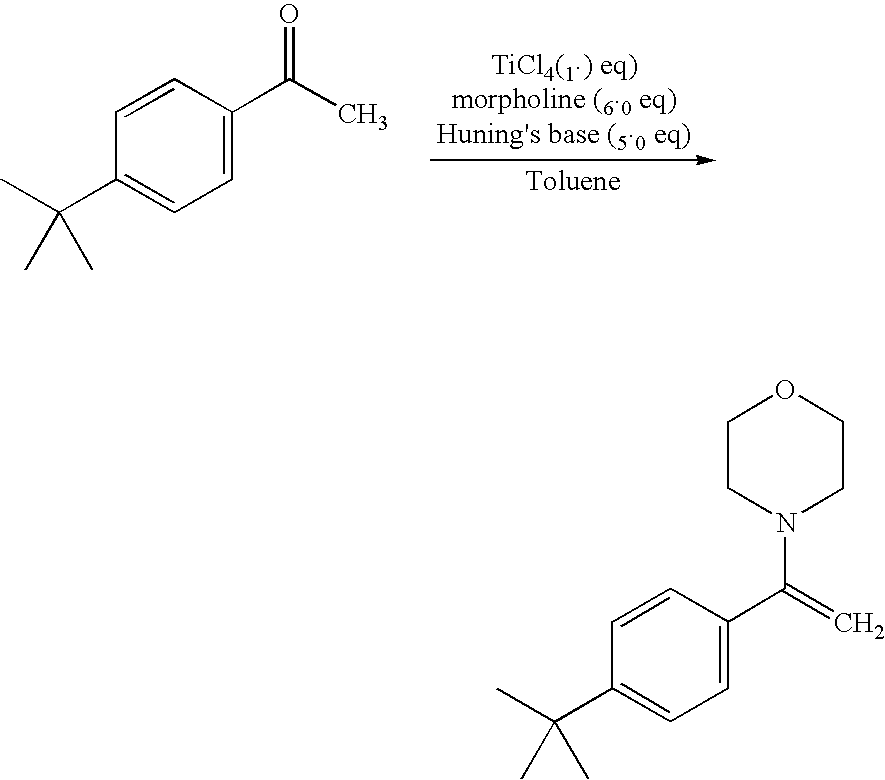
C1=CC(C(C)(C)C)=CC=C1C(C)=O.C1=CC(C(C)(C)C)=CC=C1C(=C)N1CCOCC1
